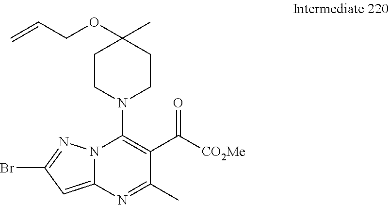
C1(Br)=NN2C(=C1)N=C(C)C(C([CO2Me])=O)=C2N1CCC(C)(OCC=C)CC1
